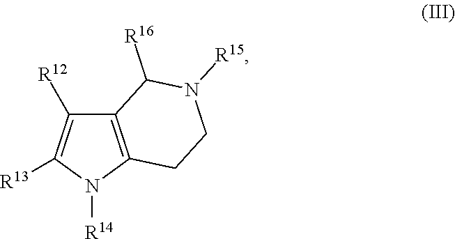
C12=C(N([R14])C([R13])=C1[R12])CCN([R15])C2[R16]
